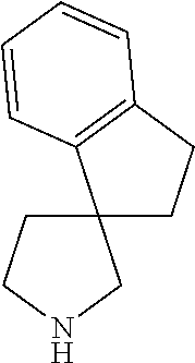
N1CC2(CC1)CCC1=C2C=CC=C1
